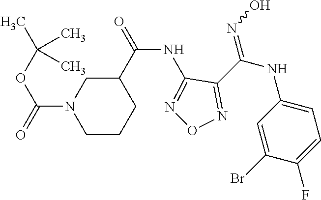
C(NC1=NON=C1C(NC1=CC=C(F)C(Br)=C1)=NO)(=O)C1CN(C(OC(C)(C)C)=O)CCC1
